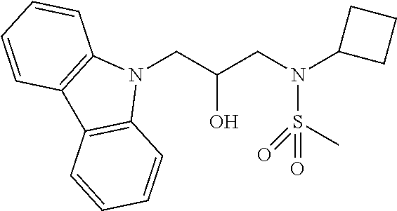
N1(CC(CN(C2CCC2)S(C)(=O)=O)O)C2=C(C3=C1C=CC=C3)C=CC=C2
